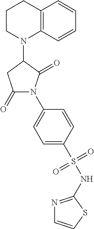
C12=C(C=CC=C1)N(C1CC(=O)N(C3=CC=C(S(NC4=NC=CS4)(=O)=O)C=C3)C1=O)CCC2
